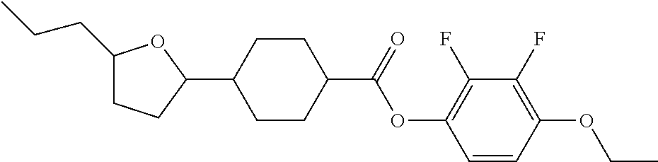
C1(CCC)CCC(C2CCC(C(OC3=C(F)C(F)=C(OCC)C=C3)=O)CC2)O1
